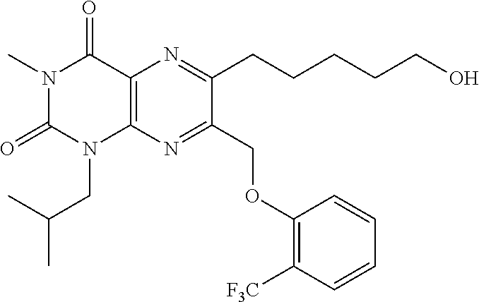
C12=C(N=C(COC3=C([F3C])C=CC=C3)C(CCCCCO)=N1)N(CC(C)C)C(=O)N(C)C2=O
